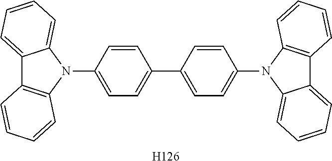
C12=CC=CC=C1N(C1=CC=C(C3=CC=C(N4C5=CC=CC=C5C5=C4C=CC=C5)C=C3)C=C1)C1=C2C=CC=C1.[H126]
